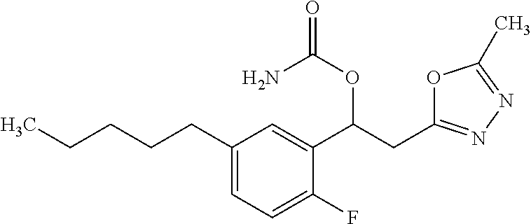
O=C(N)OC(C1=CC(CCCCC)=CC=C1F)CC1=NN=C(C)O1
